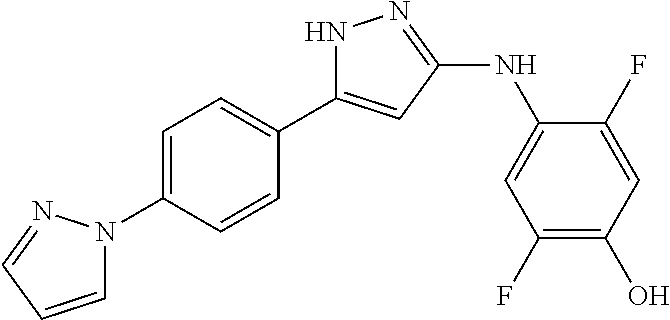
N1C(C2=CC=C(N3C=CC=N3)C=C2)=CC(NC2=CC(F)=C(O)C=C2F)=N1
